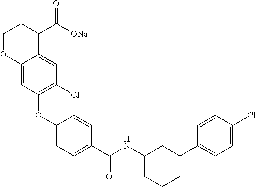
C12=CC(OC3=CC=C(C(NC4CCCC(C5=CC=C(Cl)C=C5)C4)=O)C=C3)=C(Cl)C=C1C(C([ONa])=O)CCO2
